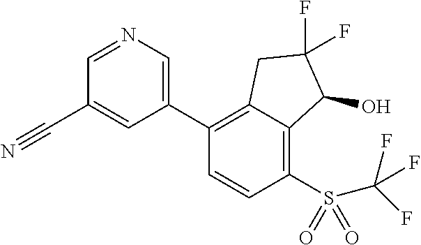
C1(C2=CN=CC(C#N)=C2)=C2C(=C(S(C(F)(F)F)(=O)=O)C=C1)C(O)C(F)(F)C2
